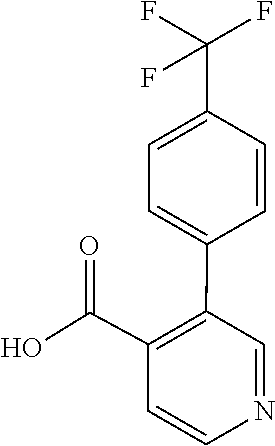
C1=CC(C(F)(F)F)=CC=C1C1=C(C(O)=O)C=CN=C1
